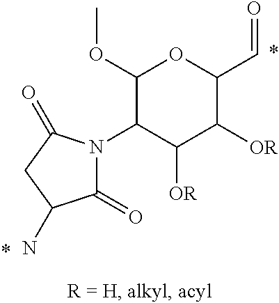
C1(=O)N(C2C([OR])C([OR])C(C=O)OC2OC)C(=O)CC1N
